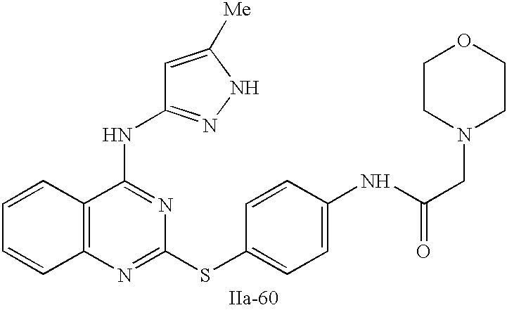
C12=C(N=C(SC3=CC=C(NC(CN4CCOCC4)=O)C=C3)N=C1NC1=NNC([Me])=C1)C=CC=C2
